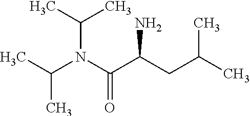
CC(C)N(C(C)C)C(=O)C(N)CC(C)C
